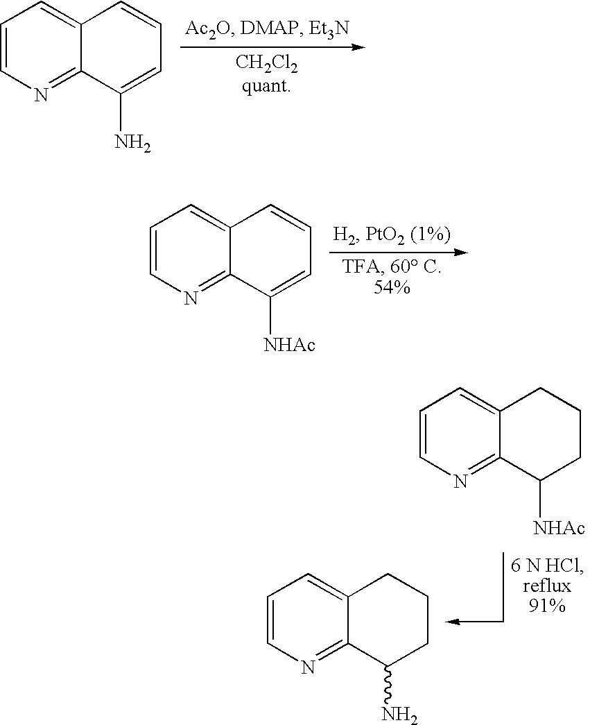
[CH2Cl2quant].C1=CN=C2C(=C1)C=CC=C2N.C1=CN=C2C(=C1)C=CC=C2[NHAc].C1=CN=C2C(=C1)CCCC2[NHAc].C1=CN=C2C(=C1)CCCC2N
